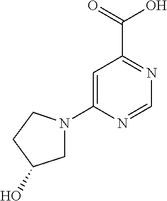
C1=C(N2CC(O)CC2)N=CN=C1C(=O)O
